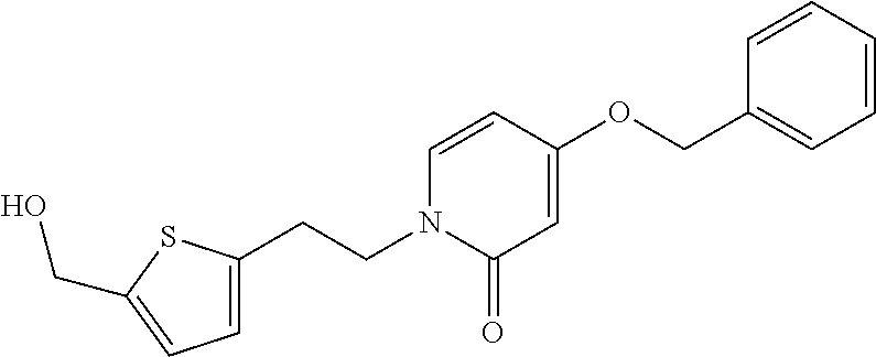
C1=C(CCN2C(=O)C=C(OCC3=CC=CC=C3)C=C2)SC(CO)=C1
